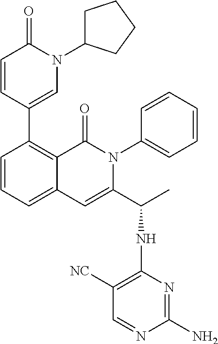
C1(C2=CN(C3CCCC3)C(=O)C=C2)=C2C(=CC=C1)C=C(C(C)NC1=C([NC])C=NC(N)=N1)N(C1=CC=CC=C1)C2=O
